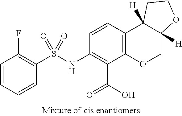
C1(NS(C2=C(F)C=CC=C2)(=O)=O)=C(C(=O)O)C2=C(C=C1)C1([H])C([H])(CO2)OCC1
